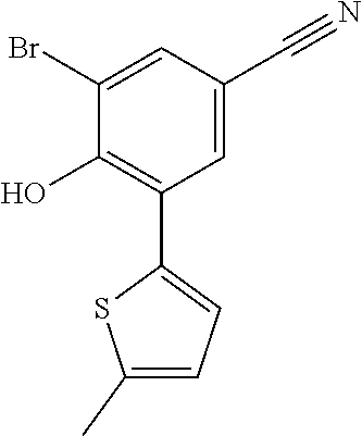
C1=C(C#N)C=C(Br)C(O)=C1C1=CC=C(C)S1
